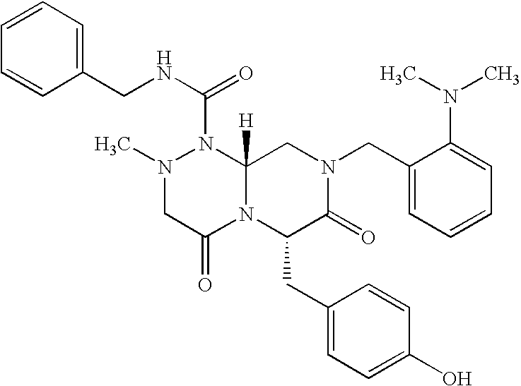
C1=CC(CNC(=O)N2N(C)CC(=O)N3C2([H])CN(CC2=CC=CC=C2N(C)C)C(=O)C3CC2=CC=C(O)C=C2)=CC=C1
